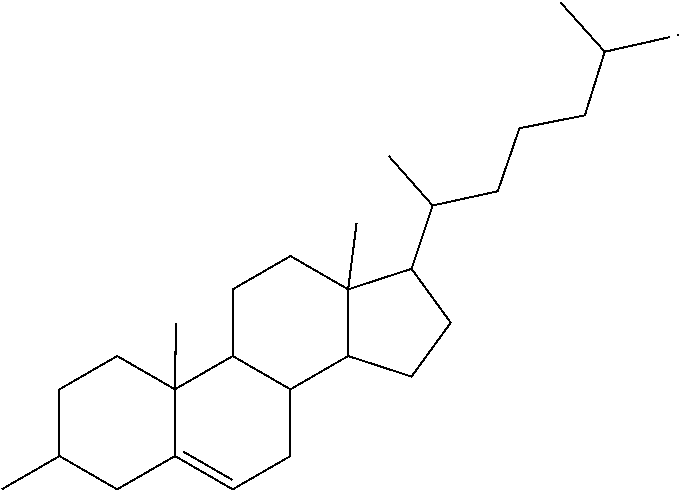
C1(C)CC2=CCC3C(C2(C)CC1)CCC1(C)C(C(C)CCCC(C)C)CCC13
